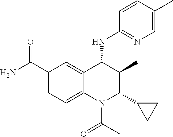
C1(C(N)=O)=CC=C2C(=C1)C(NC1=NC=C(C)C=C1)C(C)C(C1CC1)N2C(C)=O
